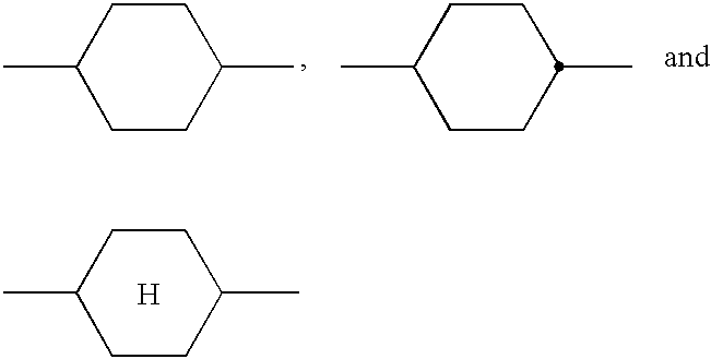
C1(C)CCC(C)CC1.C1(C)CCC(C)CC1.C1(C)CCC(C)CC1.[H]
